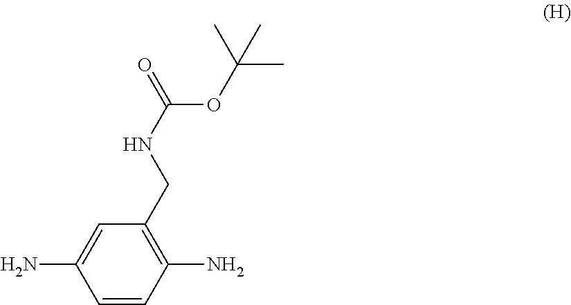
C1=CC(N)=C(CNC(=O)OC(C)(C)C)C=C1N
